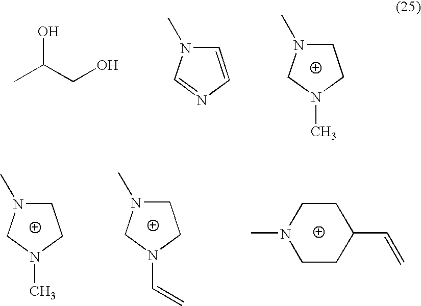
N1(C)CCN(C)C1.CC(CO)O.C1=CN(C)C=N1.N1(C=C)CCN(C)C1.N1(C)CCN(C)C1.C1CC(C=C)CCN1C
